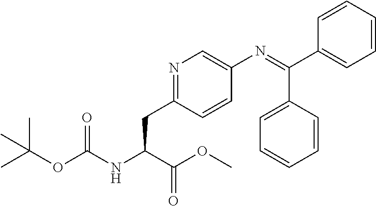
C(C(C(=O)OC)NC(=O)OC(C)(C)C)C1=NC=C(N=C(C2=CC=CC=C2)C2=CC=CC=C2)C=C1
